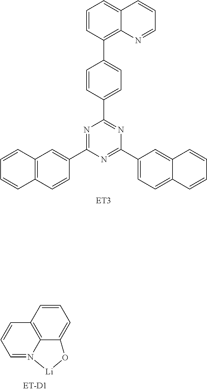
C12=C3C=CC=C1O[Li]N2=CC=C3.C1=CC(C2=CC=C(C3=NC(C4=CC=C5C(=C4)C=CC=C5)=NC(C4=CC5=C(C=C4)C=CC=C5)=N3)C=C2)=C2C(=C1)C=CC=N2
